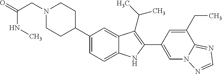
C1(C2CCN(CC(NC)=O)CC2)=CC=C2C(=C1)C(C(C)C)=C(C1=CN3C(=NC=N3)C(CC)=C1)N2
